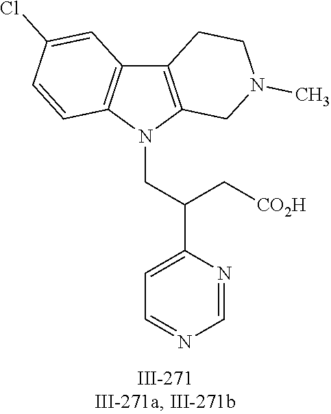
N1(CC(C2=CC=NC=N2)C[CO2H])C2=C(C3=C1C=CC(Cl)=C3)CCN(C)C2
